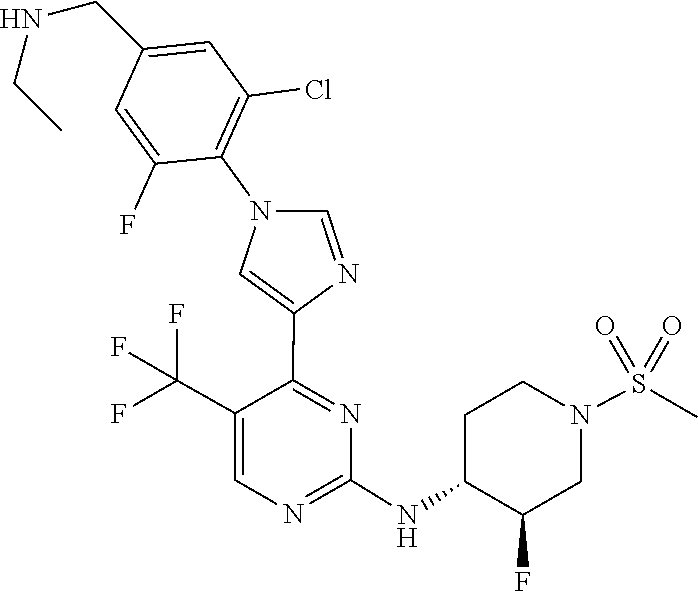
C1(NC2C(F)CN(S(=O)(=O)C)CC2)=NC=C(C(F)(F)F)C(C2=CN(C3=C(Cl)C=C(CNCC)C=C3F)C=N2)=N1
